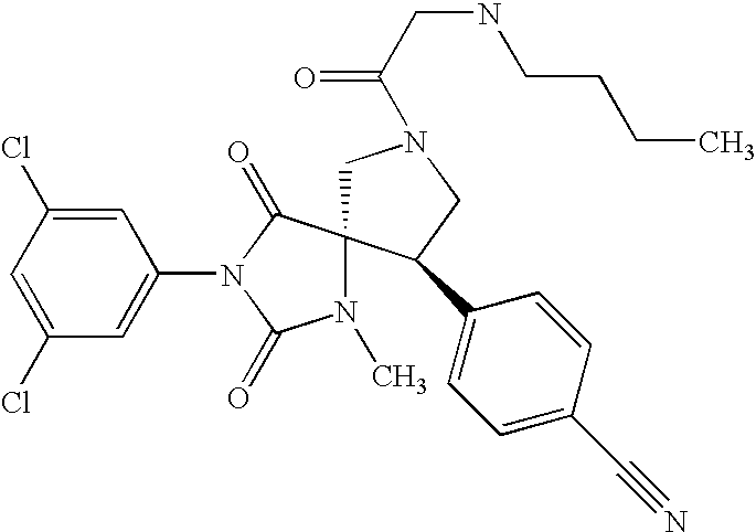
C1(Cl)=CC(Cl)=CC(N2C(=O)N(C)C3(C2=O)CN(C(CNCCCC)=O)CC3C2=CC=C(C#N)C=C2)=C1
